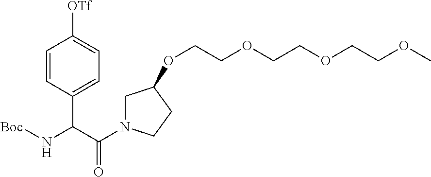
C1=CC(C(N[Boc])C(N2CC(OCCOCCOCCOC)CC2)=O)=CC=C1[OTf]
